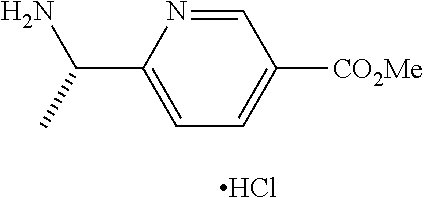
C1=NC(C(N)C)=CC=C1[CO2Me].Cl
